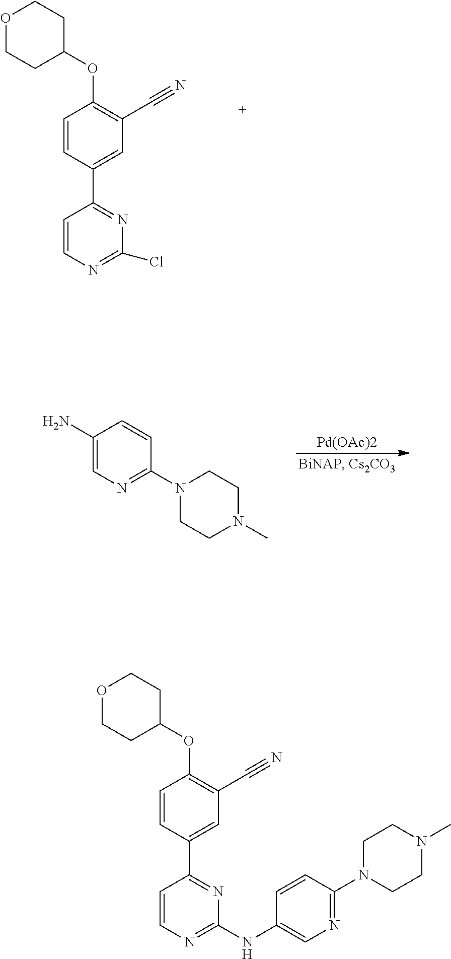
O(C1=C(C#N)C=C(C2=NC(Cl)=NC=C2)C=C1)C1CCOCC1.C1(N)=CN=C(N2CCN(C)CC2)C=C1.[Pd(OAc)2].O(C1=C(C#N)C=C(C2=NC(NC3=CN=C(N4CCN(C)CC4)C=C3)=NC=C2)C=C1)C1CCOCC1
